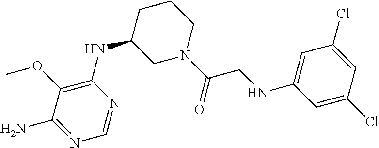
C1(Cl)=CC(NCC(N2CCCC(NC3=C(OC)C(N)=NC=N3)C2)=O)=CC(Cl)=C1
